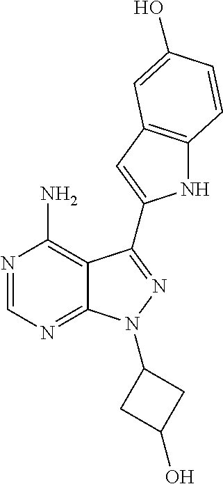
N1=CN=C2C(=C1N)C(C1=CC3=C(N1)C=CC(O)=C3)=NN2C1CC(O)C1
